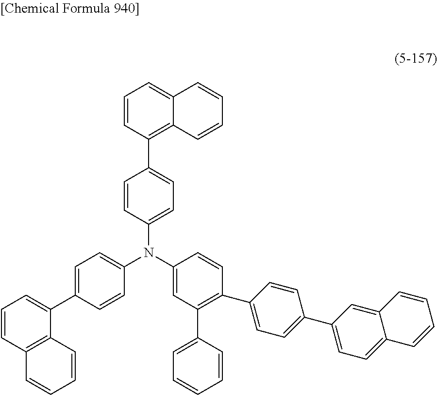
C1=CC(C2=CC=C(N(C3=CC=C(C4=CC=CC5=C4C=CC=C5)C=C3)C3=CC(C4=CC=CC=C4)=C(C4=CC=C(C5=CC=C6C(=C5)C=CC=C6)C=C4)C=C3)C=C2)=C2C(=C1)C=CC=C2
